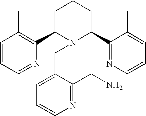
C1=CC=NC(C2N(CC3=CC=CN=C3CN)C(C3=NC=CC=C3C)CCC2)=C1C
